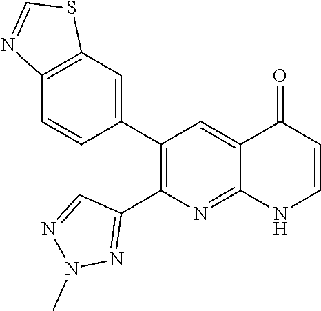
C12=C(C=C(C3=C(C4=NN(C)N=C4)N=C4C(=C3)C(=O)C=CN4)C=C1)SC=N2
